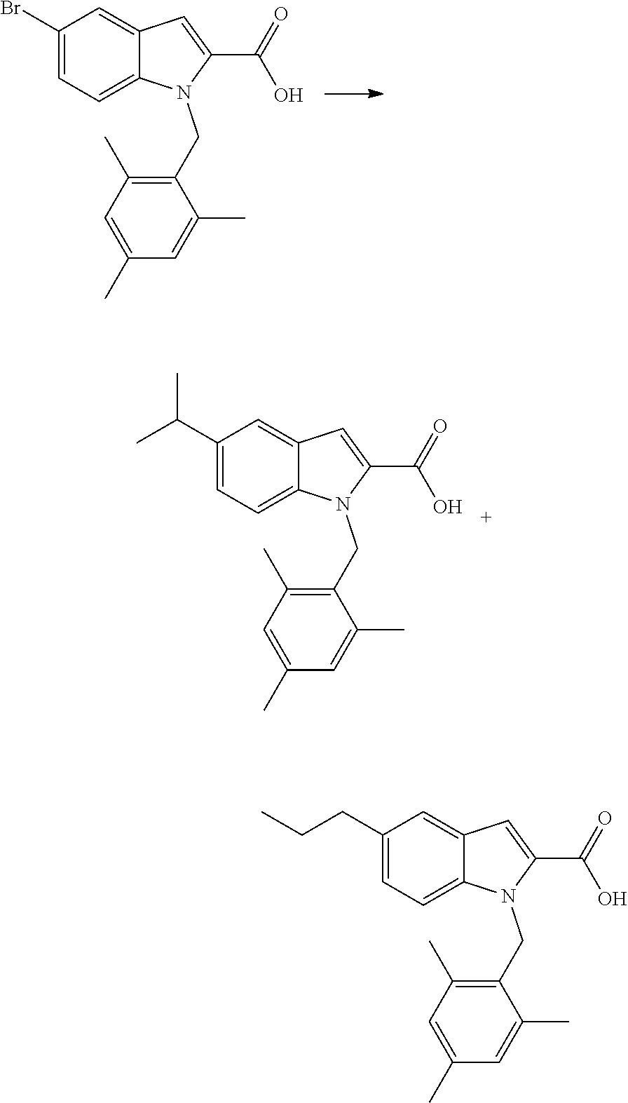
C1(Br)=CC=C2C(=C1)C=C(C(=O)O)N2CC1=C(C)C=C(C)C=C1C.C1=C2C(=CC(C(C)C)=C1)C=C(C(=O)O)N2CC1=C(C)C=C(C)C=C1C.C1=C(CCC)C=C2C=C(C(=O)O)N(CC3=C(C)C=C(C)C=C3C)C2=C1
